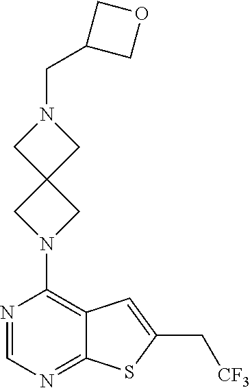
C1(CN2CC3(C2)CN(C2=C4C(=NC=N2)SC(C[CF3])=C4)C3)COC1
